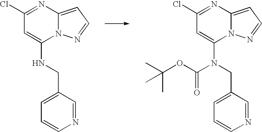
C1(Cl)=NC2=CC=NN2C(NCC2=CC=CN=C2)=C1.ClC1=NC2=CC=NN2C(N(CC2=CC=CN=C2)C(=O)OC(C)(C)C)=C1
